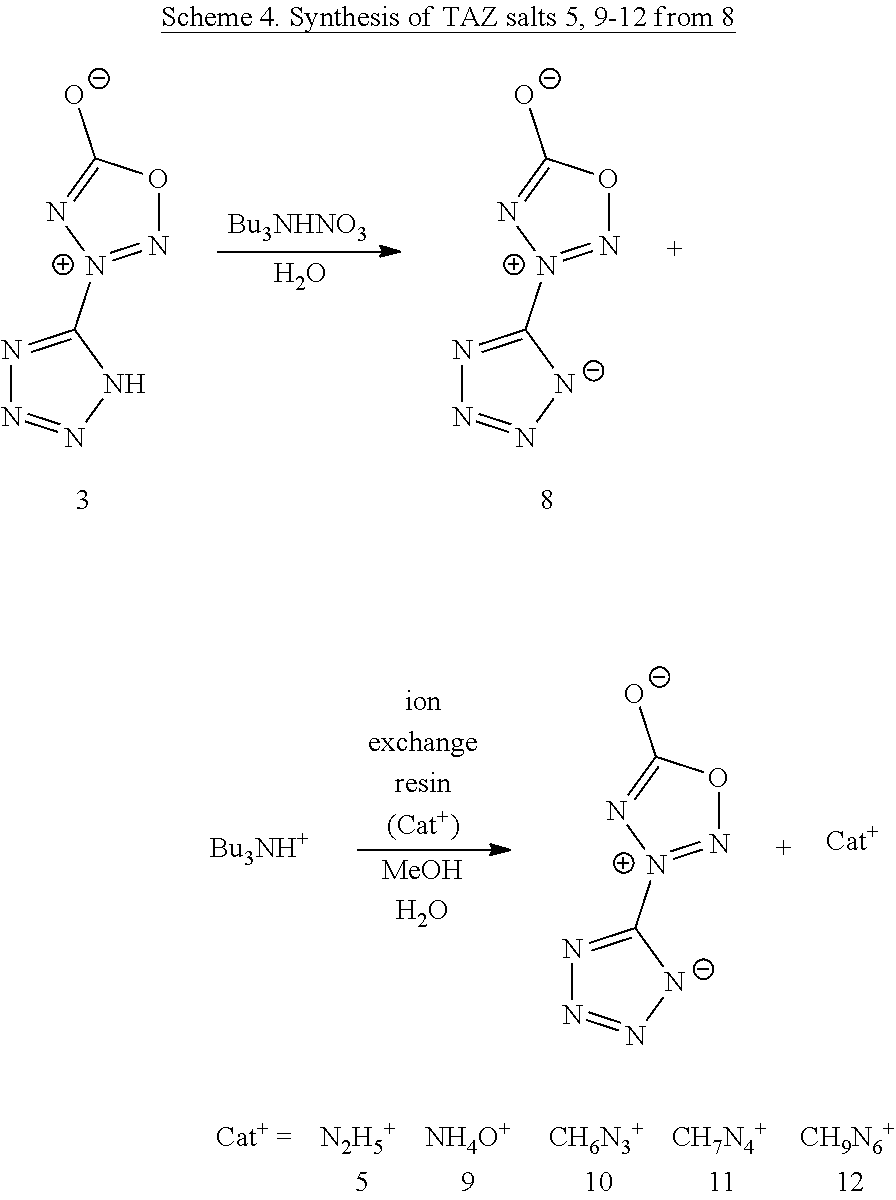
N1=C([N+]2=NOC([O-])=N2)NN=N1.N1=C([N+]2=NOC([O-])=N2)[N-]N=N1.[Bu3NHNO3].O.[N2H5+].[NH4O+].[ionexchangeresin(Cat+)].[MeOHH2O].N1=C([N+]2=NOC([O-])=N2)[N-]N=N1.[Bu3NH+].[CH6N3+].[CH7N4+].[CH9N6+]
